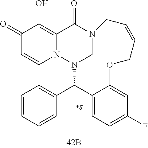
N12CN(C(C3=CC=CC=C3)C3=CC=C(F)C=C3OCC=CC1)N1C=CC(=O)C(O)=C1C2=O
